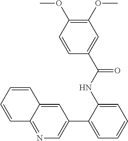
C1(C2=CC=CC=C2NC(C2=CC(OC)=C(OC)C=C2)=O)=CN=C2C(=C1)C=CC=C2
